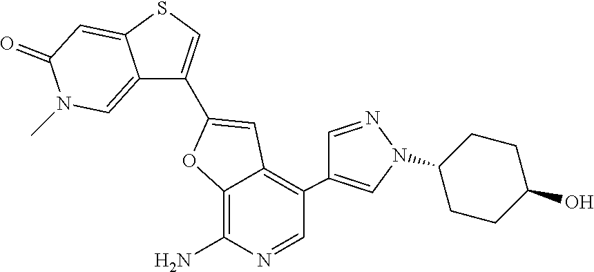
C12=CN(C)C(=O)C=C1SC=C2C1=CC2=C(C3=CN(C4CCC(O)CC4)N=C3)C=NC(N)=C2O1
